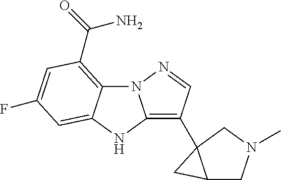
C12=C(C(=O)N)C=C(F)C=C1NC1=C(C34C(CN(C)C3)C4)C=NN21
